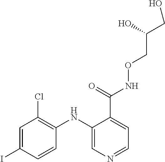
C1=C(I)C=CC(NC2=CN=CC=C2C(NOCC(CO)O)=O)=C1Cl
